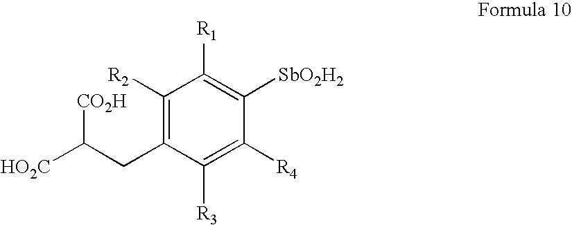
C1([R2])=C(CC([HO2C])[CO2H])C([R3])=C([R4])C([SbO2H2])=C1[R1]
